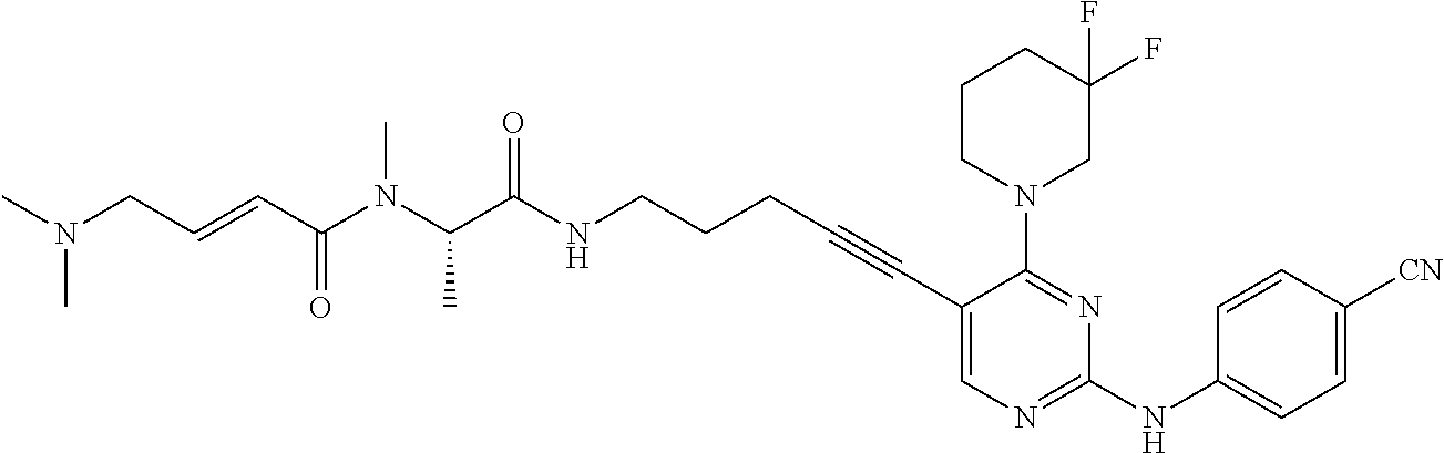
C1(C#CCCCNC(C(N(C(C=CCN(C)C)=O)C)C)=O)=CN=C(NC2=CC=C([CN])C=C2)N=C1N1CC(F)(F)CCC1
